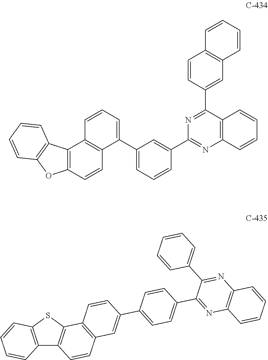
C1=C(C2=NC3=C(C(C4=CC5=C(C=C4)C=CC=C5)=N2)C=CC=C3)C=CC=C1C1=CC=CC2=C1C=CC1=C2C2=C(O1)C=CC=C2.C12=C(SC3=C1C=CC1=C3C=CC(C3=CC=C(C4=NC5=C(N=C4C4=CC=CC=C4)C=CC=C5)C=C3)=C1)C=CC=C2
